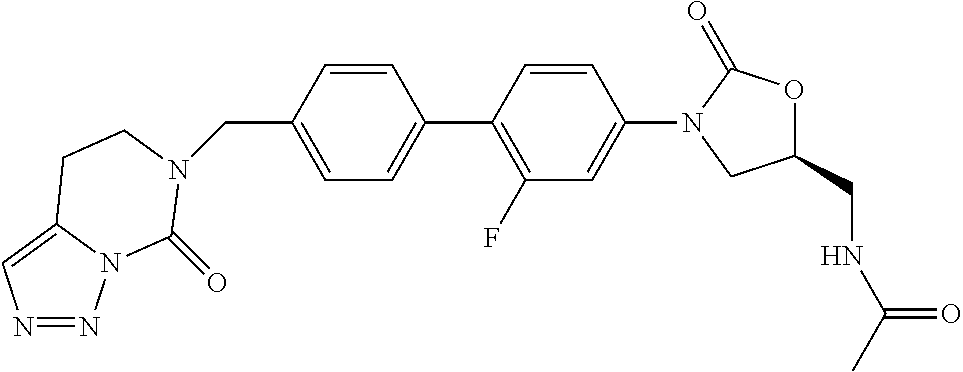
C1(CN2C(=O)N3N=NC=C3CC2)=CC=C(C2=C(F)C=C(N3CC(CNC(C)=O)OC3=O)C=C2)C=C1
